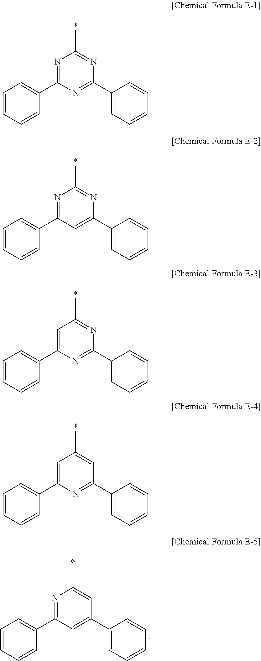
N1=C(C2=CC=CC=C2)N=C(C2=CC=CC=C2)N=C1C.N1=C(C2=CC=CC=C2)C=C(C2=CC=CC=C2)N=C1C.C1=C(C2=CC=CC=C2)N=C(C2=CC=CC=C2)N=C1C.C1=C(C2=CC=CC=C2)N=C(C2=CC=CC=C2)C=C1C.N1=C(C2=CC=CC=C2)C=C(C2=CC=CC=C2)C=C1C
